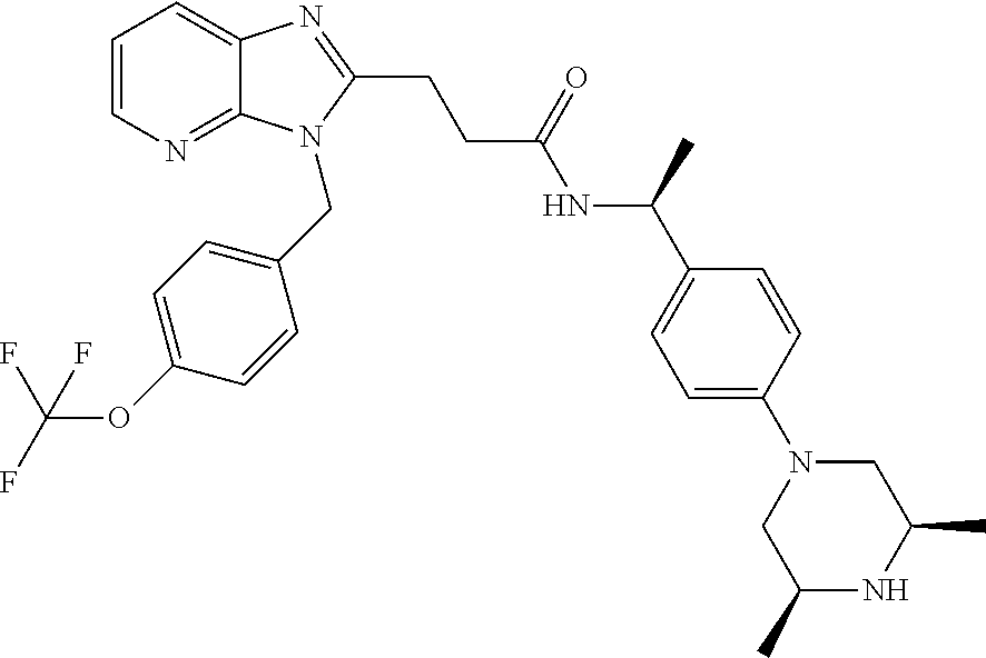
C1=CN=C2C(=C1)N=C(CCC(NC(C1=CC=C(N3CC(C)NC(C)C3)C=C1)C)=O)N2CC1=CC=C(OC(F)(F)F)C=C1
